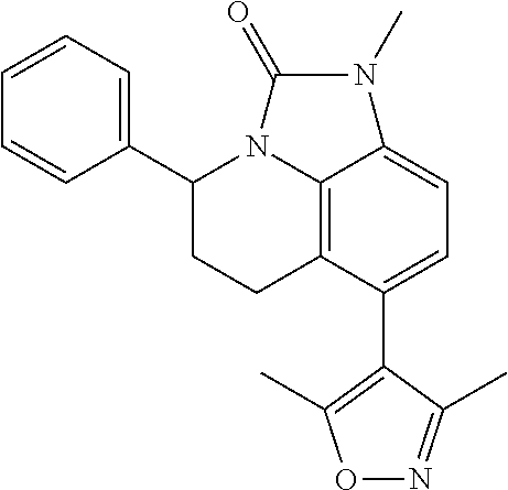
C12=C3C(C4=C(C)ON=C4C)=CC=C1N(C)C(=O)N2C(C1=CC=CC=C1)CC3
